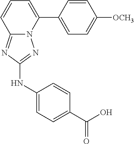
C1=CC(C2=CC=CC3=NC(NC4=CC=C(C(=O)O)C=C4)=NN23)=CC=C1[OCH3]
